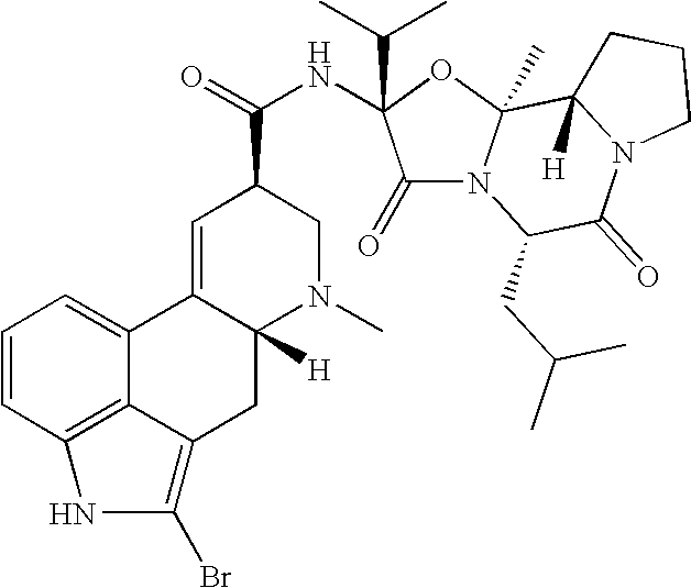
C1=CC2=C3C(=C1)C1=CC(C(NC4(C(C)C)C(=O)N5C(C)(O4)C4([H])N(C(=O)C5CC(C)C)CCC4)=O)CN(C)C1([H])CC3=C(Br)N2
